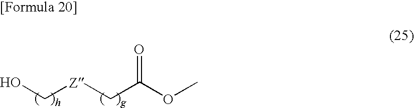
[Z](CC(OC)=O)CO
